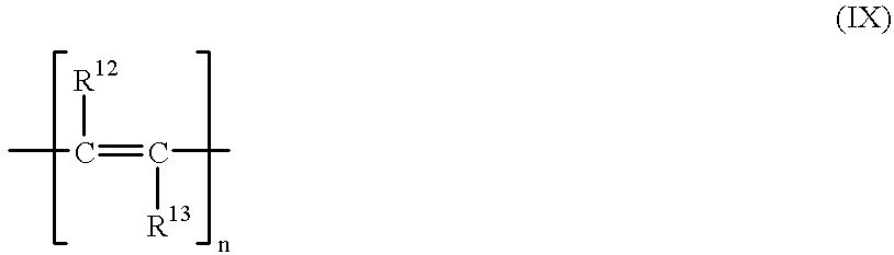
CC(=C(C)[R13])[R12]
